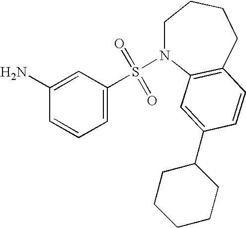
C1(N)=CC(S(=O)(=O)N2CCCCC3=C2C=C(C2CCCCC2)C=C3)=CC=C1
